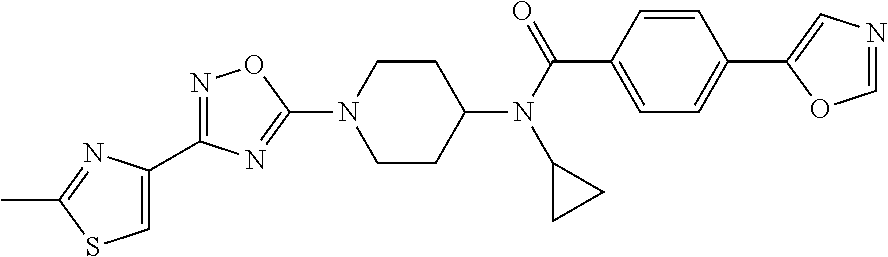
C1CC(N(C(C2=CC=C(C3=CN=CO3)C=C2)=O)C2CC2)CCN1C1=NC(C2=CSC(C)=N2)=NO1
